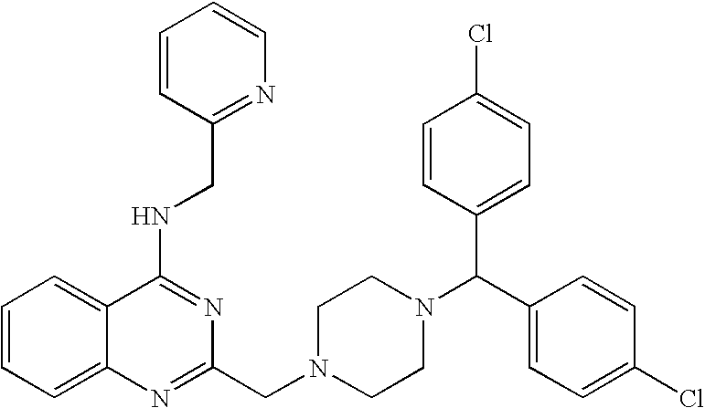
C1(NCC2=NC=CC=C2)=NC(CN2CCN(C(C3=CC=C(Cl)C=C3)C3=CC=C(Cl)C=C3)CC2)=NC2=CC=CC=C12
